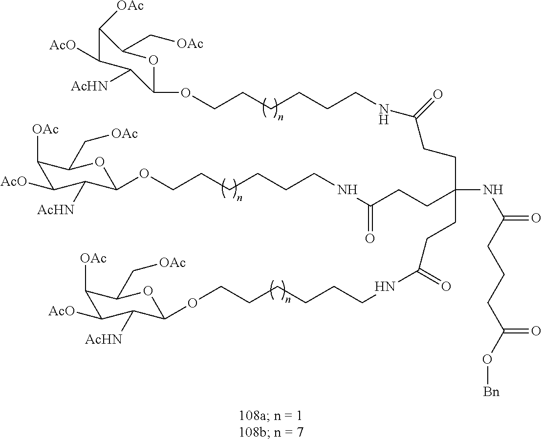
O(CCCCCCNC(CCC(CCC(NCCCCCCOC1C([AcHN])C([AcO])C([OAc])C(C[OAc])O1)=O)(CCC(NCCCCCCOC1C([AcHN])C([AcO])C([OAc])C(C[OAc])O1)=O)NC(CCCC(O[Bn])=O)=O)=O)C1C([AcHN])C([AcO])C([OAc])C(C[OAc])O1
